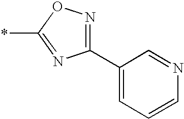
C1(C2=CC=CN=C2)=NOC(*)=N1
